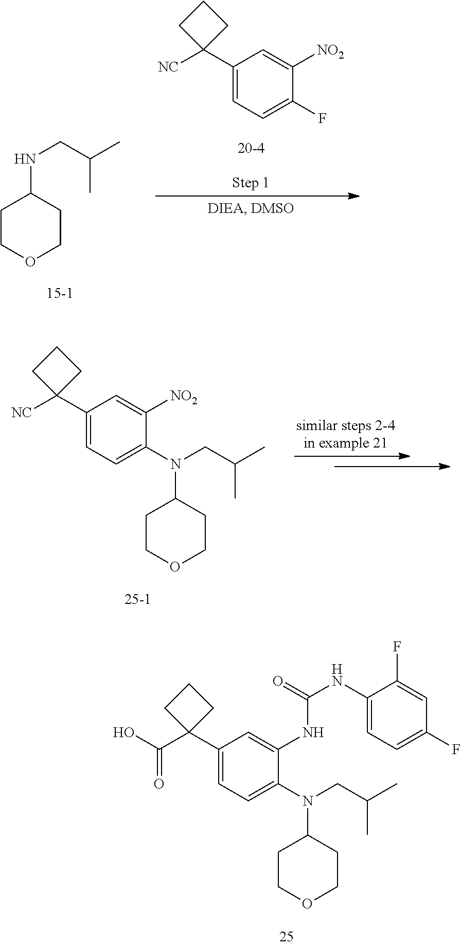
C1(C2(C(O)=O)CCC2)=CC=C(N(CC(C)C)C2CCOCC2)C(NC(NC2=CC=C(F)C=C2F)=O)=C1.C1COCCC1NCC(C)C.[NC]C1(C2=CC=C(F)C([NO2])=C2)CCC1.C1(C2([NC])CCC2)=CC=C(N(CC(C)C)C2CCOCC2)C([NO2])=C1
